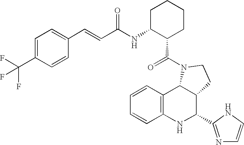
C1=CC2=C(C=C1)NC(C1=NC=CN1)C1C2N(C(=O)C2CCCCC2NC(=O)C=CC2=CC=C(C(F)(F)F)C=C2)CC1
